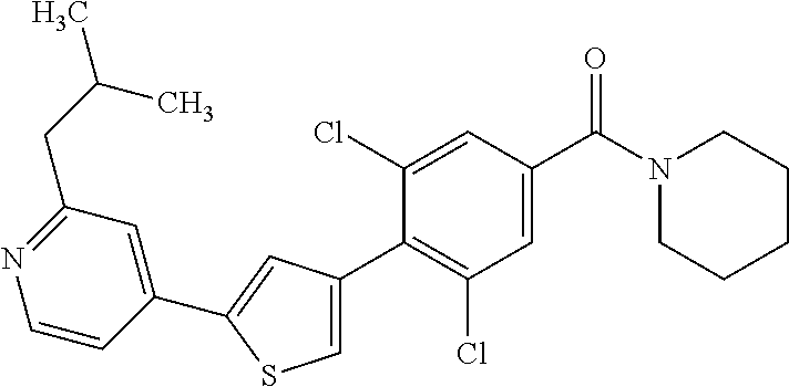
C1(C2=C(Cl)C=C(C(N3CCCCC3)=O)C=C2Cl)=CSC(C2=CC(CC(C)C)=NC=C2)=C1
